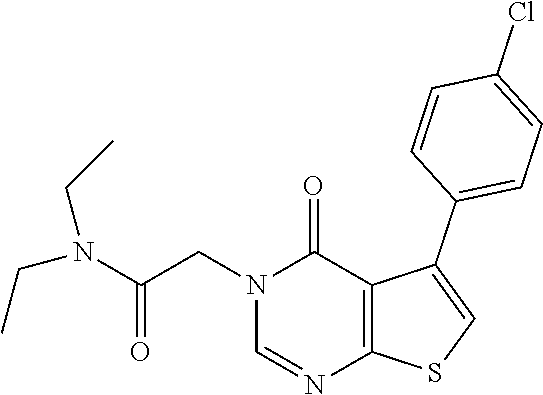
N1(CC(N(CC)CC)=O)C=NC2=C(C(C3=CC=C(Cl)C=C3)=CS2)C1=O
